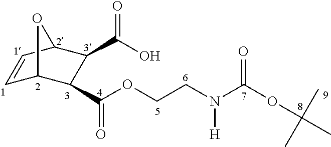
C1=CC2C(C(O)=O)C(C(OCCN(C(OC(C)(C)C)=O)[H])=O)C1O2
